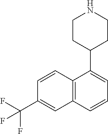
C12=C(C(C3CCNCC3)=CC=C1)C=CC(C(F)(F)F)=C2
